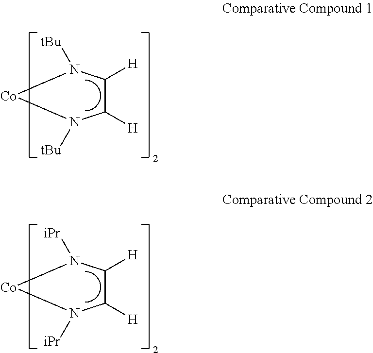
C1([H])C([H])N([tBu])[Co]N1[tBu].C1([H])C([H])N([iPr])[Co]N1[iPr]
